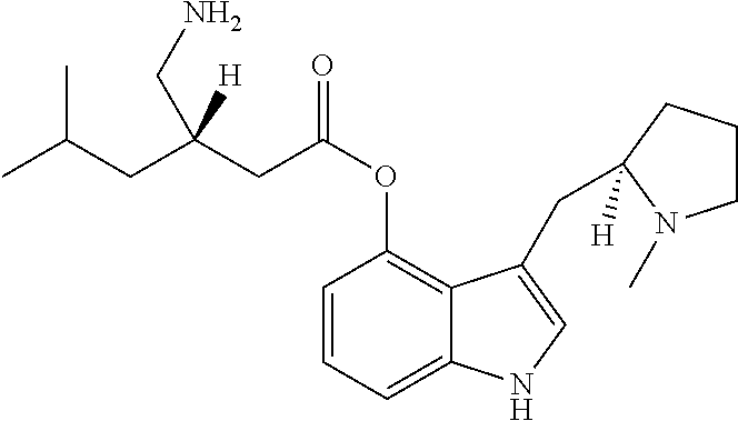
C1=CC=C2C(=C1OC(=O)CC(CC(C)C)(CN)[H])C(CC1([H])CCCN1C)=CN2
